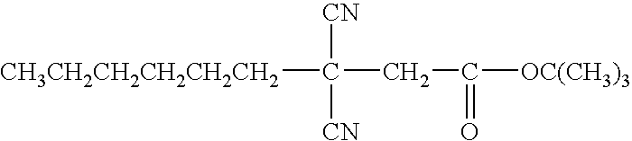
[CH3CH2CH2CH2CH2CH2]C([CN])([CN])CC(=O)[OC(CH3)3]
